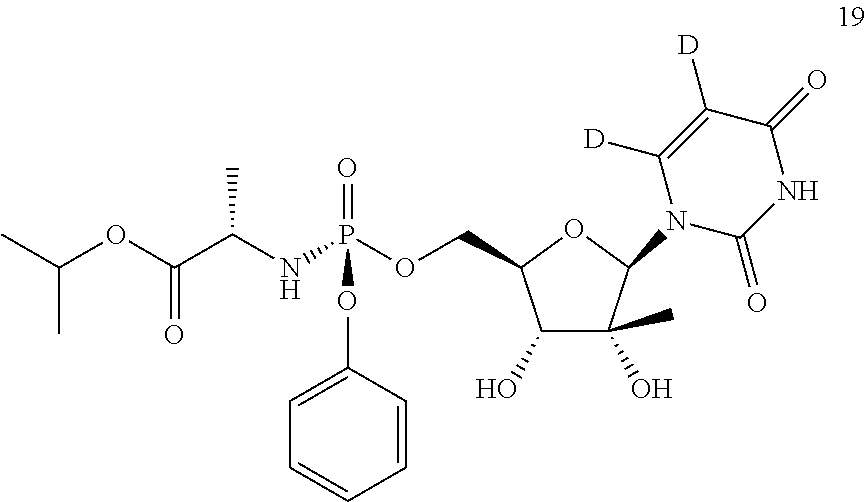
C(OC(C(NP(OCC1C(O)C(O)(C)C(N2C(=O)NC(=O)C([D])=C2[D])O1)(=O)OC1=CC=CC=C1)C)=O)(C)C
